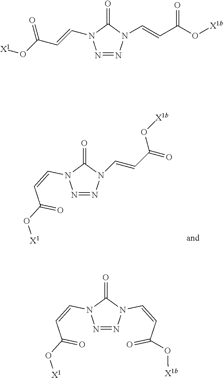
N1=NN(C=CC(=O)O[X1b])C(=O)N1C=CC(=O)O[X1].N1=NN(C=CC(O[X1b])=O)C(=O)N1C=CC(O[X1])=O.N1=NN(C=CC(=O)O[X1b])C(=O)N1C=CC(=O)O[X1]
